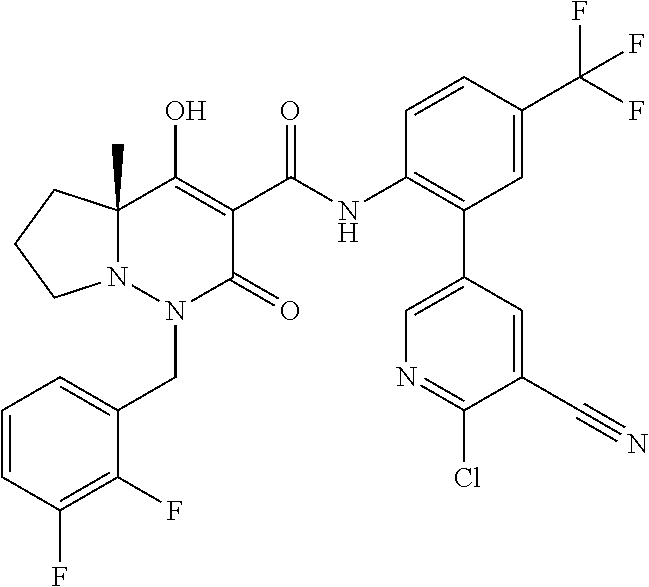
C1=CC(F)=C(F)C(CN2C(=O)C(C(=O)NC3=C(C4=CN=C(Cl)C(C#N)=C4)C=C(C(F)(F)F)C=C3)=C(O)C3(C)N2CCC3)=C1
